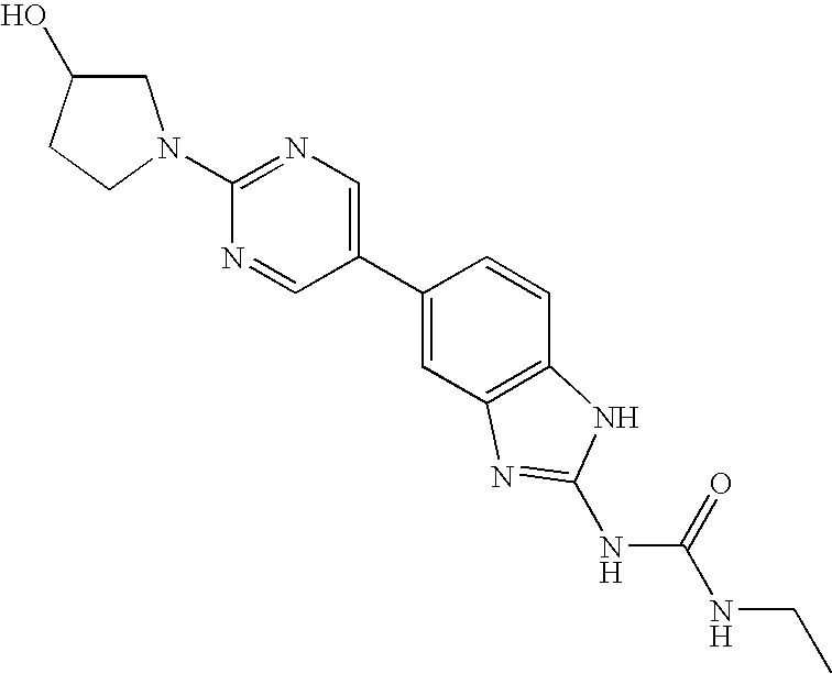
N1=C(N2CC(O)CC2)N=CC(C2=CC3=C(C=C2)NC(NC(=O)NCC)=N3)=C1
